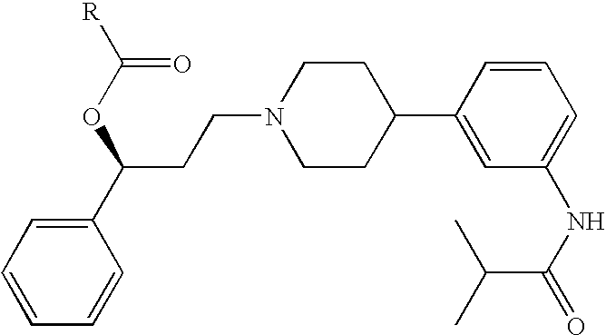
C1(C(CCN2CCC(C3=CC(NC(=O)C(C)C)=CC=C3)CC2)OC(=O)[R])=CC=CC=C1
